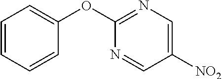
C1=CC=CC(OC2=NC=C([NO2])C=N2)=C1
